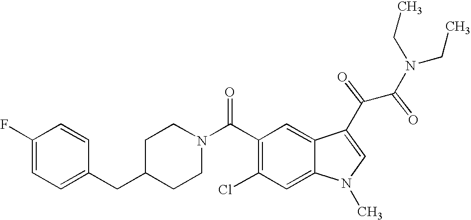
C1(F)=CC=C(CC2CCN(C(C3=C(Cl)C=C4C(=C3)C(C(C(N(CC)CC)=O)=O)=CN4C)=O)CC2)C=C1
